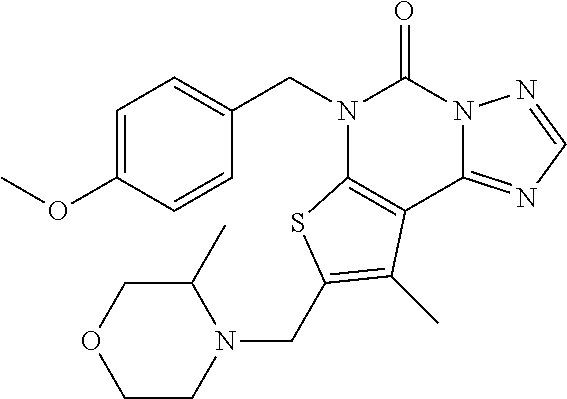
C1=C(OC)C=CC(CN2C3=C(C4=NC=NN4C2=O)C(C)=C(CN2C(C)COCC2)S3)=C1
